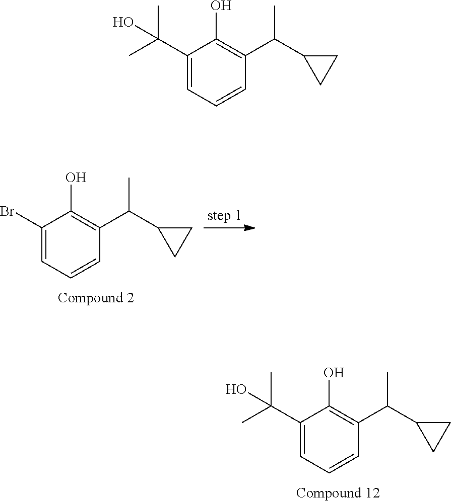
C1(C(C)(C)O)=CC=CC(C(C2CC2)C)=C1O.C1(Br)=CC=CC(C(C2CC2)C)=C1O.C1(C(C)(C)O)=CC=CC(C(C2CC2)C)=C1O
